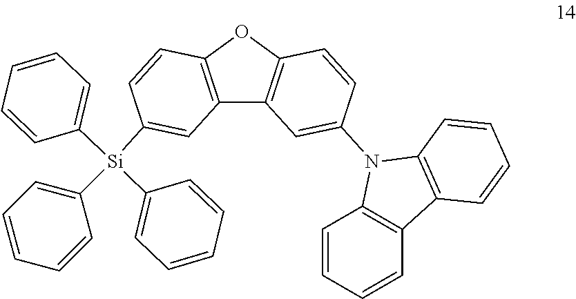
O1C2=C(C3=C1C=CC(N1C4=C(C5=C1C=CC=C5)C=CC=C4)=C3)C=C([Si](C1=CC=CC=C1)(C1=CC=CC=C1)C1=CC=CC=C1)C=C2
